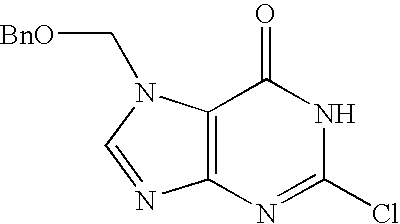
C12=C(N(C[BnO])C=N1)C(=O)NC(Cl)=N2
